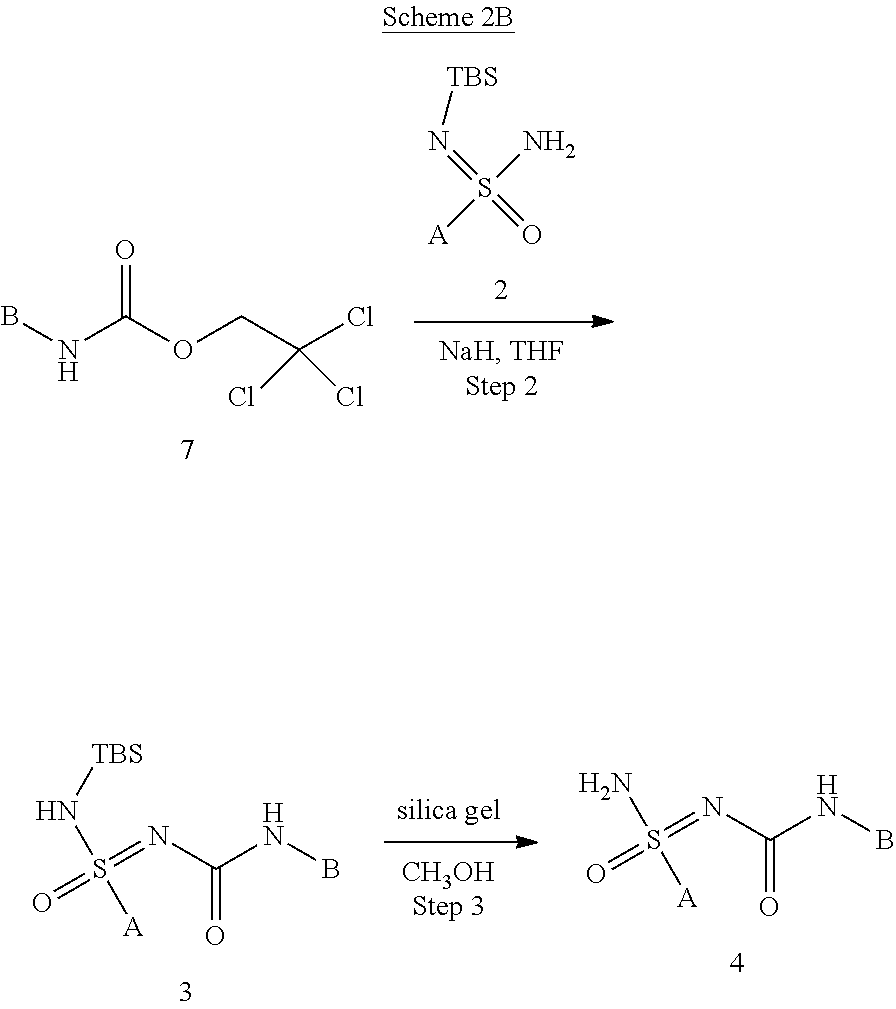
[TBS]N=S(=O)(N)[A].BNC(OCC(Cl)(Cl)Cl)=O.[TBS]NS(=O)(=NC(NB)=O)[A].NS(=O)(=NC(NB)=O)[A]
